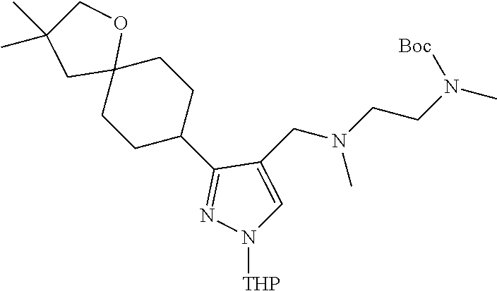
C1C(C2=NN([THP])C=C2CN(CCN(C)[Boc])C)CCC2(C1)OCC(C)(C)C2
